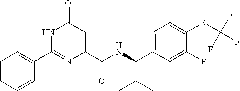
C1=CC=CC(C2=NC(C(=O)NC(C(C)C)C3=CC=C(SC(F)(F)F)C(F)=C3)=CC(=O)N2)=C1
